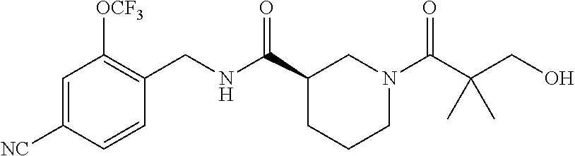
C1=C([NC])C=CC(CNC(C2CCCN(C(C(CO)(C)C)=O)C2)=O)=C1[OCF3]
